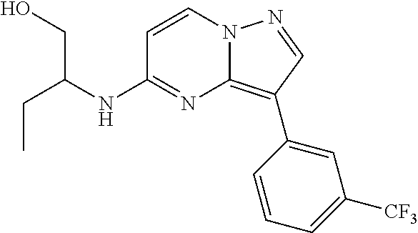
CCC(CO)NC1=NC2=C(C3=CC([CF3])=CC=C3)C=NN2C=C1
